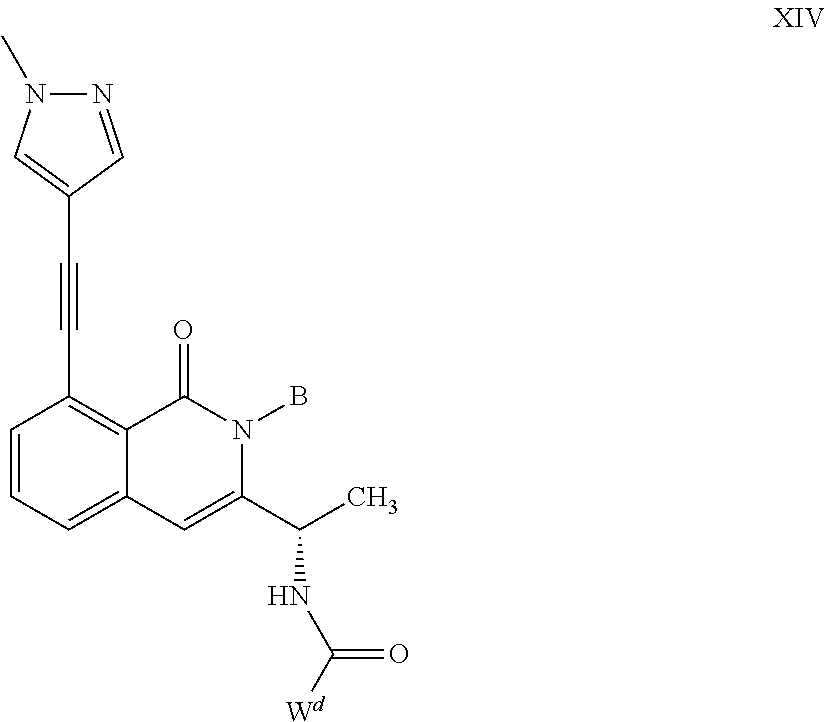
C1=C2C(=C(C#CC3=CN(C)N=C3)C=C1)C(=O)N(B)C(C(NC([Wd])=O)C)=C2
